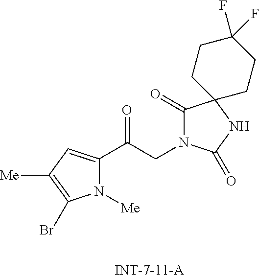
N1([Me])C(C(CN2C(=O)C3(NC2=O)CCC(F)(F)CC3)=O)=CC([Me])=C1Br
